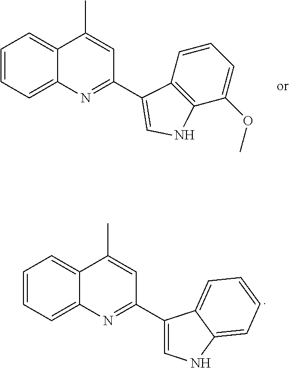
C12=CC=CC=C1N=C(C1=CNC3=CC=CC=C13)C=C2C.C1(C2=CNC3=C2C=CC=C3OC)=NC2=CC=CC=C2C(C)=C1
